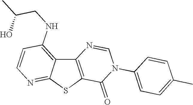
C12=C(SC3=NC=CC(NCC(O)C)=C13)C(=O)N(C1=CC=C(C)C=C1)C=N2
